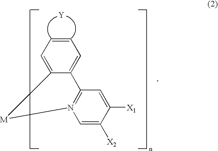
C12=CC=CC=C1[M]N1=C2C=C([X1])C([X2])=C1.[Y]
